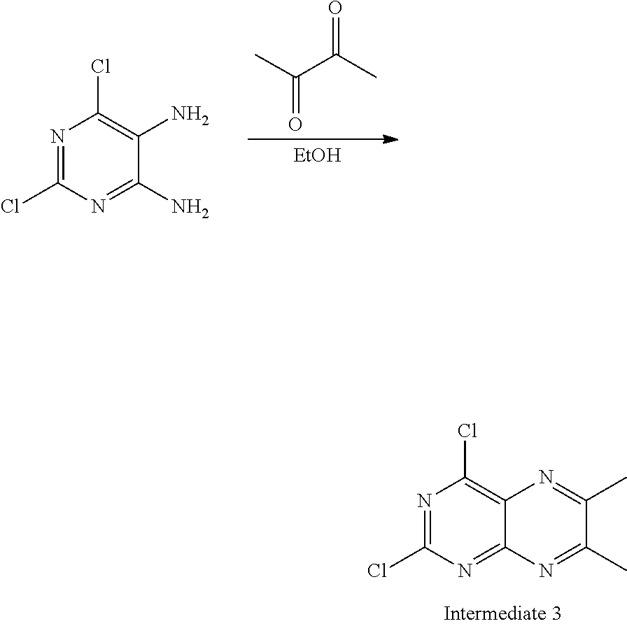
C1(C)=NC2=NC(Cl)=NC(Cl)=C2N=C1C.C(=O)(C)C(=O)C.NC1=C(Cl)N=C(Cl)N=C1N.[EtOH]
